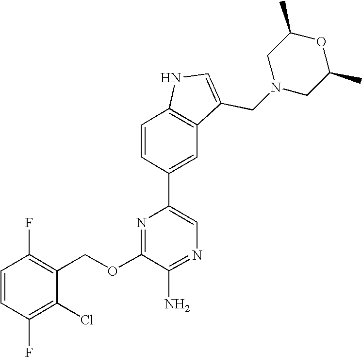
C1(OCC2=C(F)C=CC(F)=C2Cl)=NC(C2=CC3=C(C=C2)NC=C3CN2CC(C)OC(C)C2)=CN=C1N
